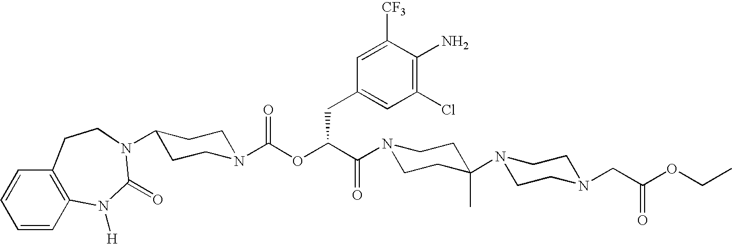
N1(C(C(OC(N2CCC(N3C(=O)N([H])C4=C(C=CC=C4)CC3)CC2)=O)CC2=CC(Cl)=C(N)C([CF3])=C2)=O)CCC(N2CCN(CC(OCC)=O)CC2)(C)CC1
